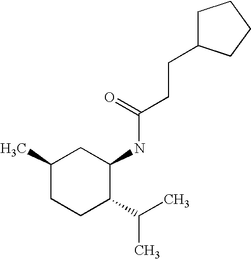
CC1CCC(C(C)C)C(NC(CCC2CCCC2)=O)C1
